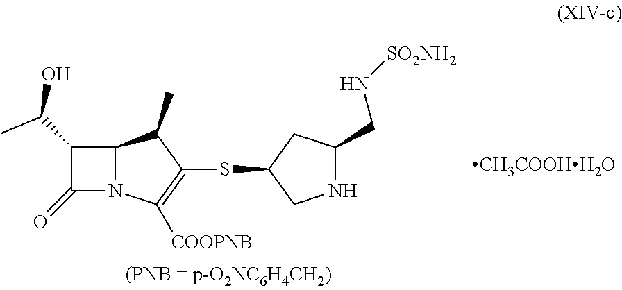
[CH3COOHH2O].C1(C(C)O)C(=O)N2C1C(C)C(SC1CC(CN[SO2NH2])NC1)=C2[COOPNB]
